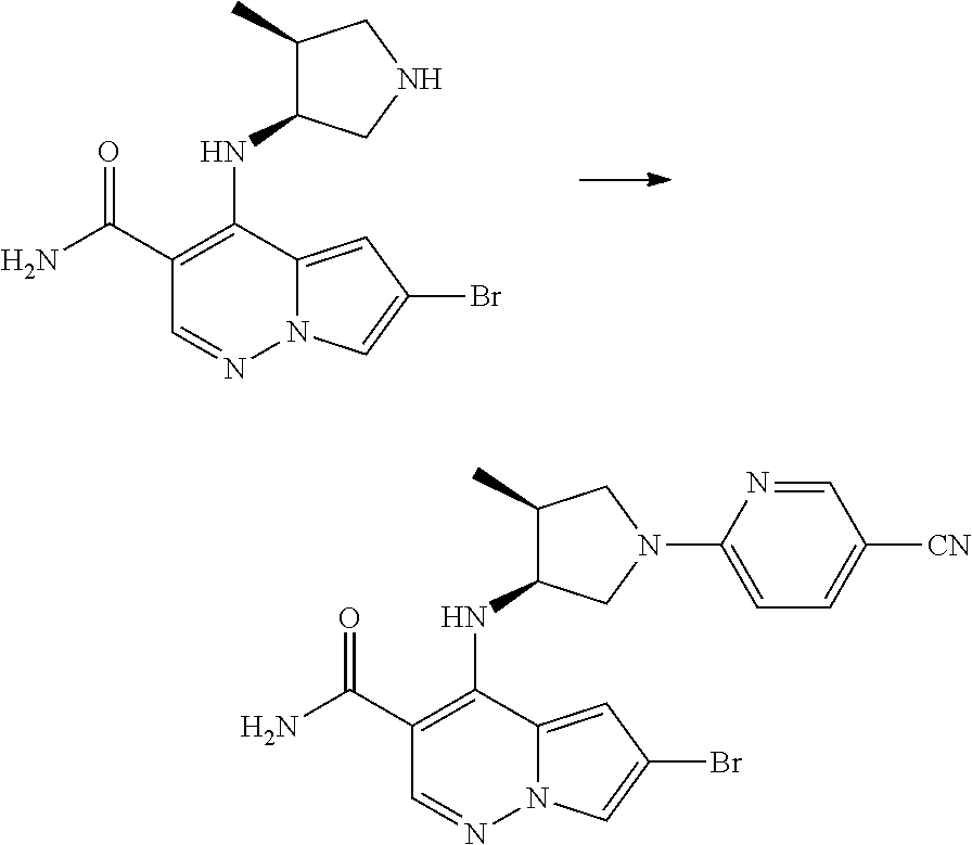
NC(C1=C(NC2C(C)CNC2)C2=CC(Br)=CN2N=C1)=O.NC(C1=C(NC2C(C)CN(C3=CC=C([CN])C=N3)C2)C2=CC(Br)=CN2N=C1)=O
